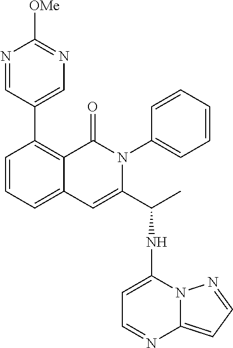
C12=CC=CC(C3=CN=C([OMe])N=C3)=C1C(=O)N(C1=CC=CC=C1)C(C(NC1=CC=NC3=CC=NN13)C)=C2
